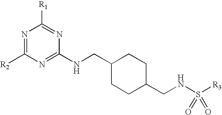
N1=C([R2])N=C(NCC2CCC(CNS([R3])(=O)=O)CC2)N=C1[R1]
